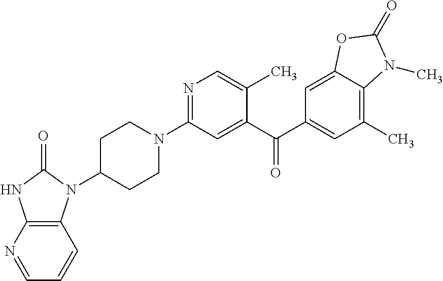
C1C(N2C3=C(NC2=O)N=CC=C3)CCN(C2=NC=C(C)C(C(C3=CC(C)=C4C(=C3)OC(=O)N4C)=O)=C2)C1
